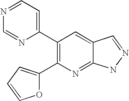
C1(C2=CC=NC=N2)=C(C2=CC=CO2)N=C2C(=C1)C=NN2
